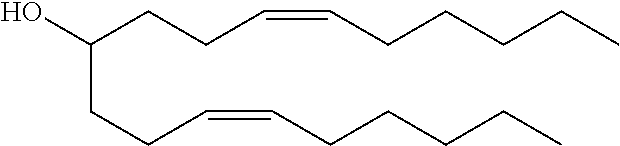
C(CCC=CCCCCC)(O)CCC=CCCCCC
